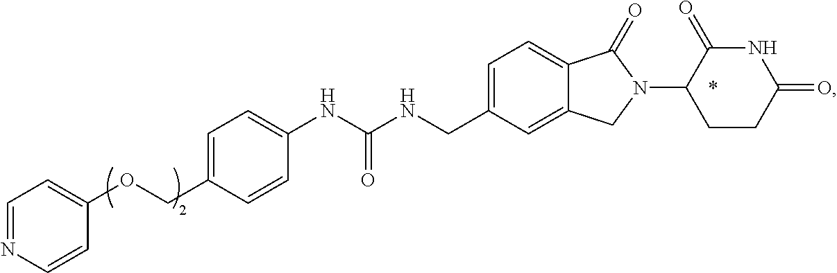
O(C1=CC=NC=C1)CC1=CC=C(NC(NCC2=CC=C3C(=C2)CN(C2CCC(=O)NC2=O)C3=O)=O)C=C1
